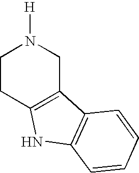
[H]N1CCC2=C(C1)C1=C(N2)C=CC=C1
